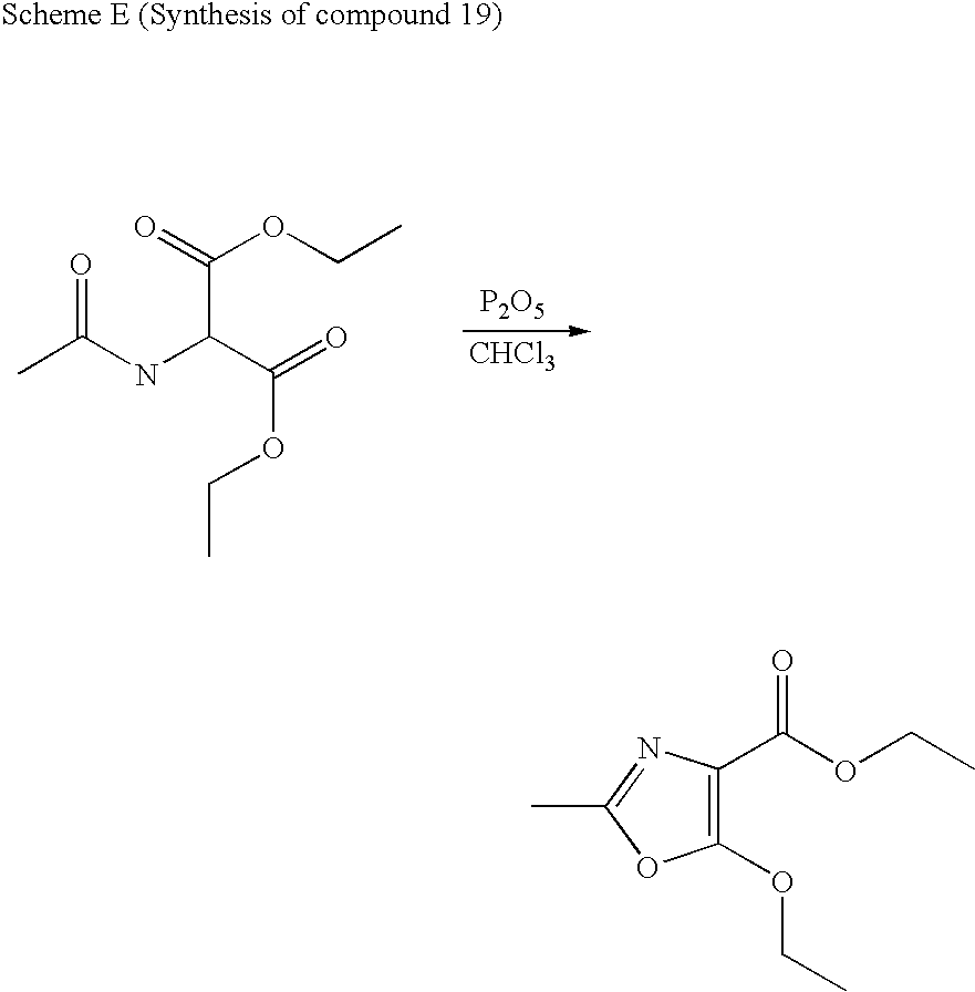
C(C(C(=O)OCC)NC(=O)C)(OCC)=O.[P2O5].[CHCl3].C1(OCC)=C(C(OCC)=O)N=C(C)O1
